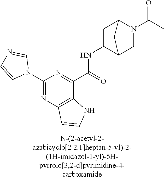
C1(N2C=NC=C2)=NC2=C(C(C(NC3C4CN(C(=O)C)C(C3)C4)=O)=N1)NC=C2
